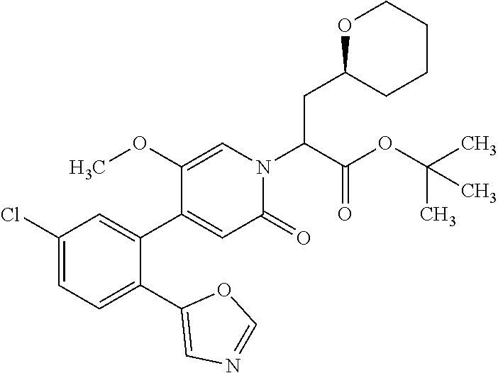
C1(Cl)=CC=C(C2=CN=CO2)C(C2=CC(=O)N(C(CC3CCCCO3)C(OC(C)(C)C)=O)C=C2OC)=C1
